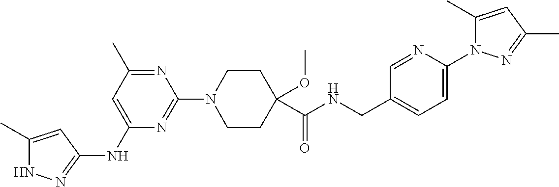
N1C(C)=CC(NC2=CC(C)=NC(N3CCC(C(NCC4=CC=C(N5C(C)=CC(C)=N5)N=C4)=O)(OC)CC3)=N2)=N1
